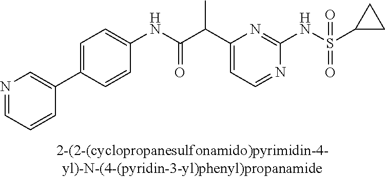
C1(NC(=O)C(C2=CC=NC(NS(=O)(=O)C3CC3)=N2)C)=CC=C(C2=CN=CC=C2)C=C1
